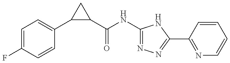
C1=C(F)C=CC(C2C(C(=O)NC3=NN=C(C4=NC=CC=C4)N3)C2)=C1
